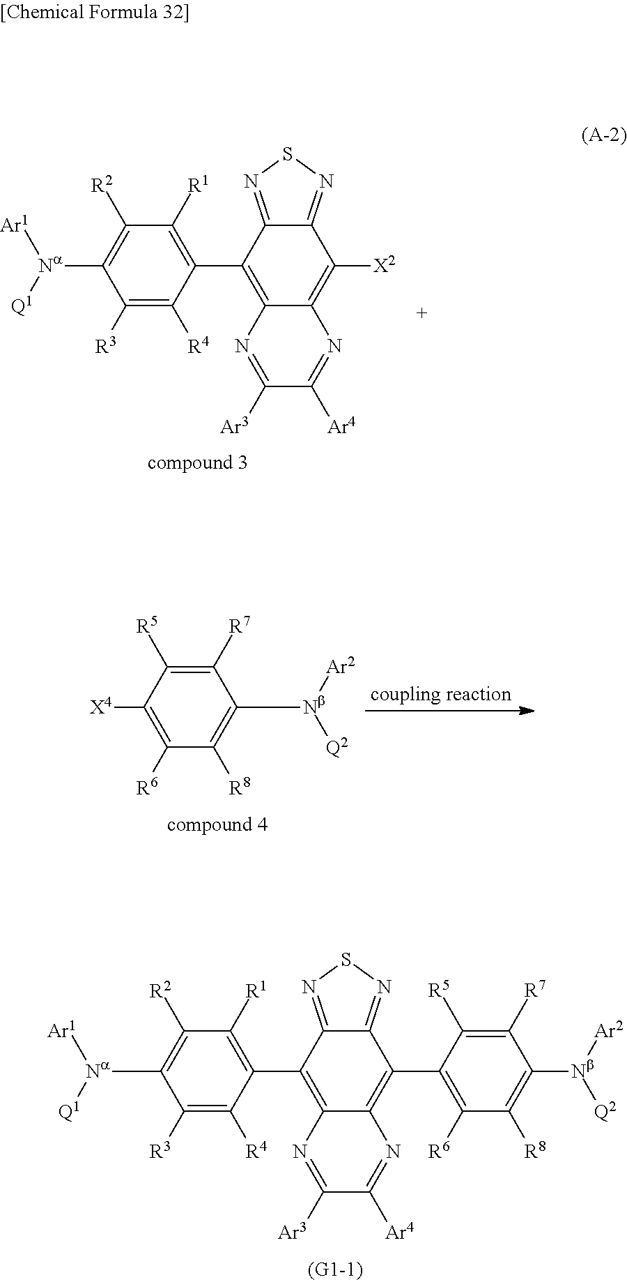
C12=C([X2])C3=NSN=C3C(C3=C([R1])C([R2])=C([Na]([Q1])[Ar1])C([R3])=C3[R4])=C1N=C([Ar3])C([Ar4])=N2.C1([X4])=C([R6])C([R8])=C([Nb]([Ar2])[Q2])C([R7])=C1[R5].C12=C(C3=C([R6])C([R8])=C([Nb]([Ar2])[Q2])C([R7])=C3[R5])C3=NSN=C3C(C3=C([R1])C([R2])=C([Na]([Q1])[Ar1])C([R3])=C3[R4])=C1N=C([Ar3])C([Ar4])=N2
